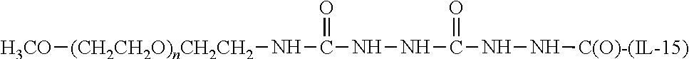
[H3CO][(CH2CH2O)nCH2CH2]NC(=O)NNC(=O)NN[C(O)-(IL-15)]
